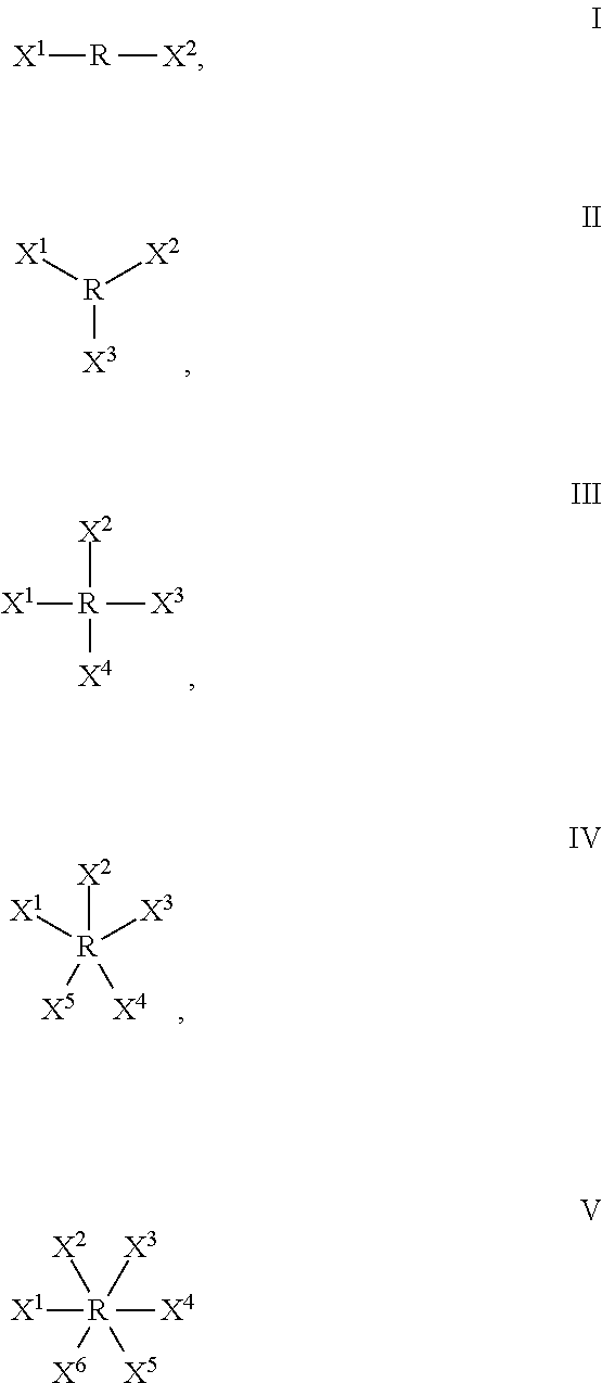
[R]([X3])([X2])[X1].[X1][R]([X2])([X3])[X4].[X1][R]([X3])([X2])([X4])[X5].[X1][R]([X4])([X3])([X2])([X5])[X6].[X1][R][X2]
